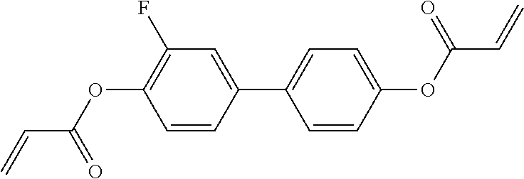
C1(F)=C(OC(=O)C=C)C=CC(C2=CC=C(OC(C=C)=O)C=C2)=C1
